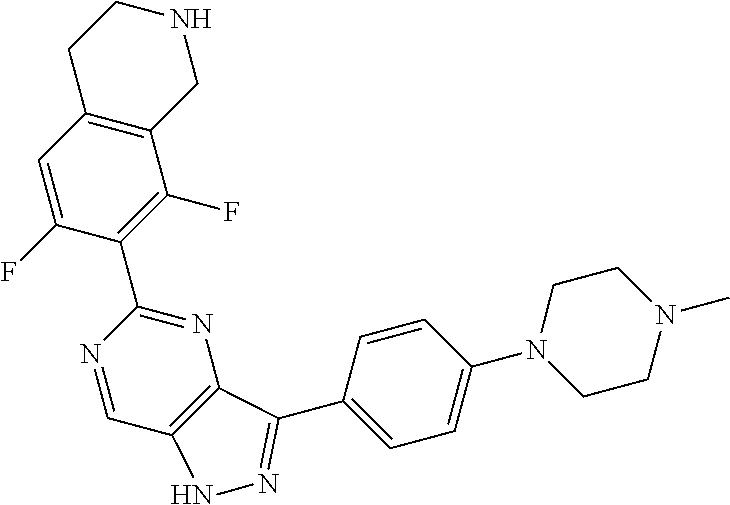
C12=C(C=C(F)C(C3=NC4=C(C=N3)NN=C4C3=CC=C(N4CCN(C)CC4)C=C3)=C1F)CCNC2
